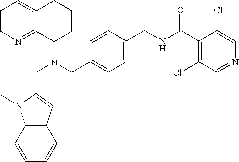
N(CC1=CC=C(CNC(C2=C(Cl)C=NC=C2Cl)=O)C=C1)(C1CCCC2=CC=CN=C12)CC1=CC2=C(C=CC=C2)N1C
